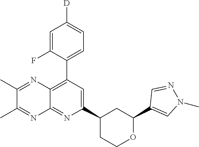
C1(C2=CN(C)N=C2)OCCC(C2=CC(C3=CC=C([D])C=C3F)=C3C(=N2)N=C(C)C(C)=N3)C1
